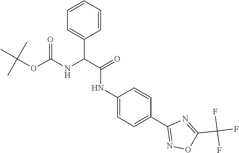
N(C1=CC=C(C2=NOC(C(F)(F)F)=N2)C=C1)C(C(NC(OC(C)(C)C)=O)C1=CC=CC=C1)=O
